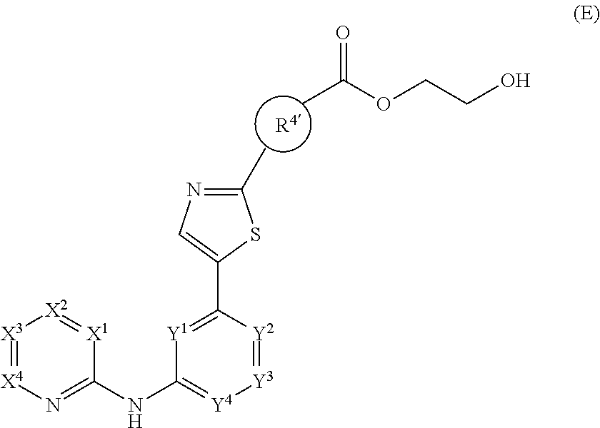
[R4].CC(OCCO)=O.[X3]1=[X4]N=C(NC2=[Y4][Y3]=[Y2]C(C3=CN=C(C)S3)=[Y1]2)[X1]=[X2]1
